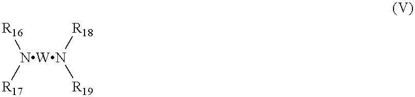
[NWN]([R16])([R17])([R19])[R18]
